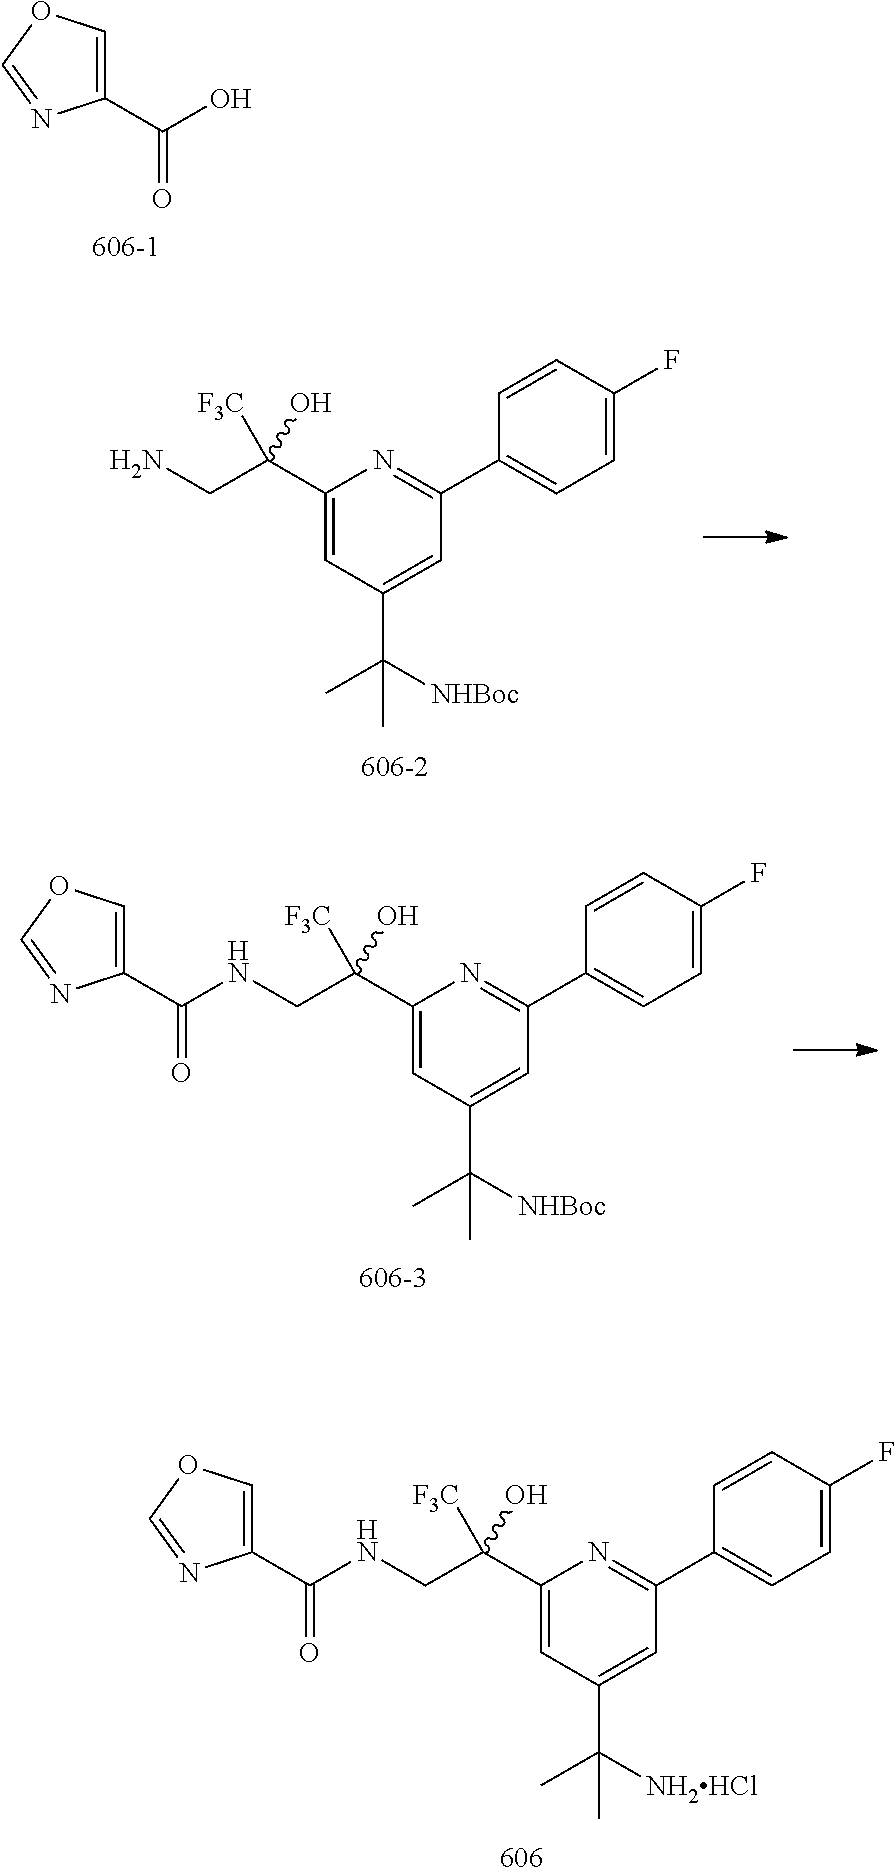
NCC(C1=CC(C(C)([NHBoc])C)=CC(C2=CC=C(F)C=C2)=N1)(O)[F3C].C1(C(O)=O)=COC=N1.C1(C(NCC(C2=CC(C(C)([NHBoc])C)=CC(C3=CC=C(F)C=C3)=N2)(O)[F3C])=O)=COC=N1.C1(C(NCC(C2=CC(C(C)([NH2HCl])C)=CC(C3=CC=C(F)C=C3)=N2)(O)[F3C])=O)=COC=N1
